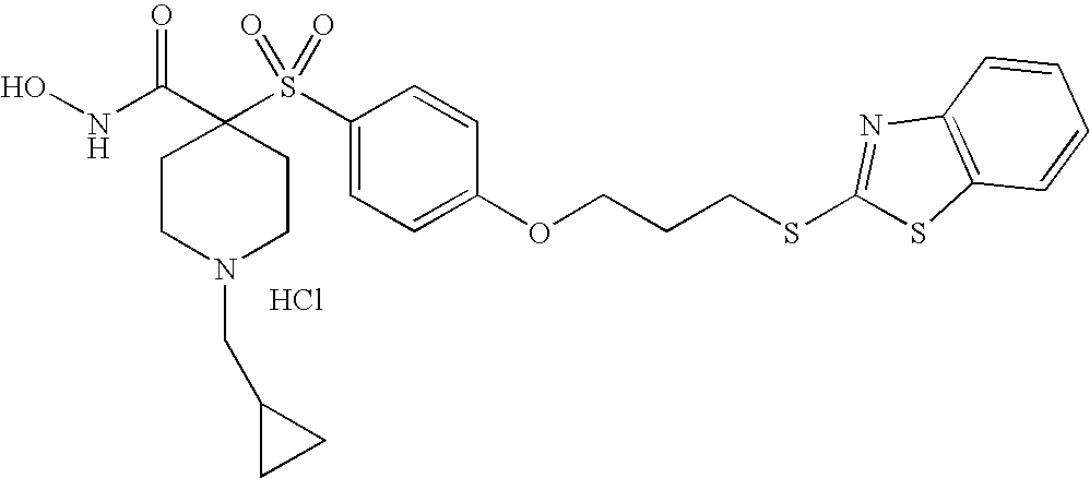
Cl.N(C(C1(S(C2=CC=C(OCCCSC3=NC4=C(S3)C=CC=C4)C=C2)(=O)=O)CCN(CC2CC2)CC1)=O)O
